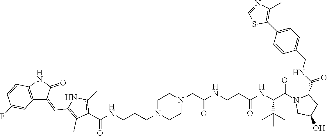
C1=NC(C)=C(C2=CC=C(CNC(=O)C3N(C(C(C(C)(C)C)NC(CCNC(CN4CCN(CCCNC(C5=C(C)NC(C=C6C7=C(C=CC(F)=C7)NC6=O)=C5C)=O)CC4)=O)=O)=O)CC(O)C3)C=C2)S1
